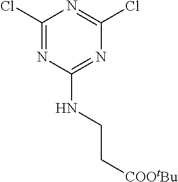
C1(Cl)=NC(NCC[COOtBu])=NC(Cl)=N1
